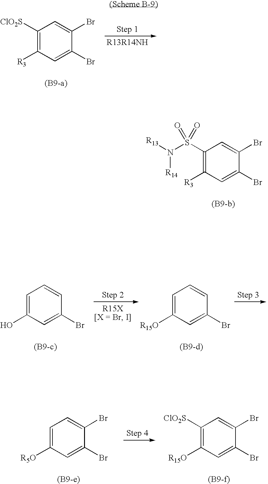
C1([ClO2S])=C([R3])C=C(Br)C(Br)=C1.C1(S(N([R14])[R13])(=O)=O)=C([R3])C=C(Br)C(Br)=C1.C1=C([R15O])C=C(Br)C=C1.C1=C(O)C=C(Br)C=C1.C1=C([R5O])C=C(Br)C(Br)=C1.C1([ClO2S])=C([R15O])C=C(Br)C(Br)=C1
